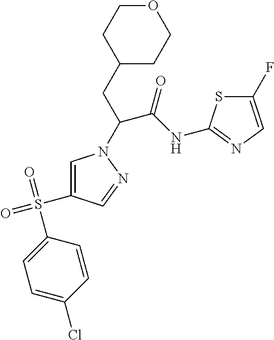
C1=C(Cl)C=CC(S(=O)(=O)C2=CN(C(CC3CCOCC3)C(NC3=NC=C(F)S3)=O)N=C2)=C1
